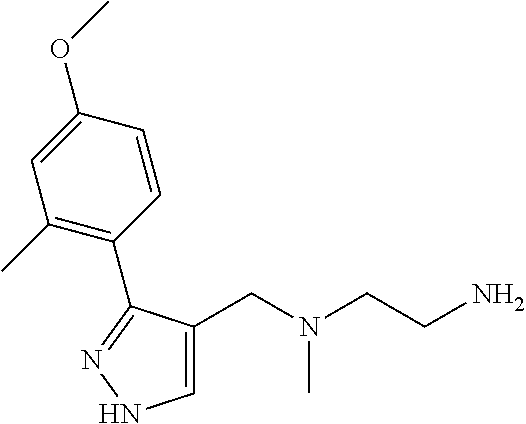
C1=C(CN(CCN)C)C(C2=C(C)C=C(OC)C=C2)=NN1
